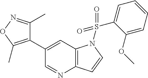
C1(C2=C(C)ON=C2C)=CC2=C(N=C1)C=CN2S(=O)(=O)C1=CC=CC=C1OC
